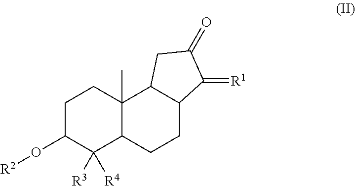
C1C(O[R2])C([R3])([R4])C2C(C)(C1)C1C(CC2)C(=[R1])C(=O)C1
